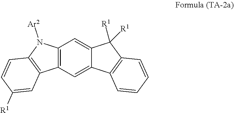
C12=C(C=C3C(=C1)C([R1])([R1])C1=C3C=CC=C1)C1=C(N2[Ar2])C=CC([R1])=C1
